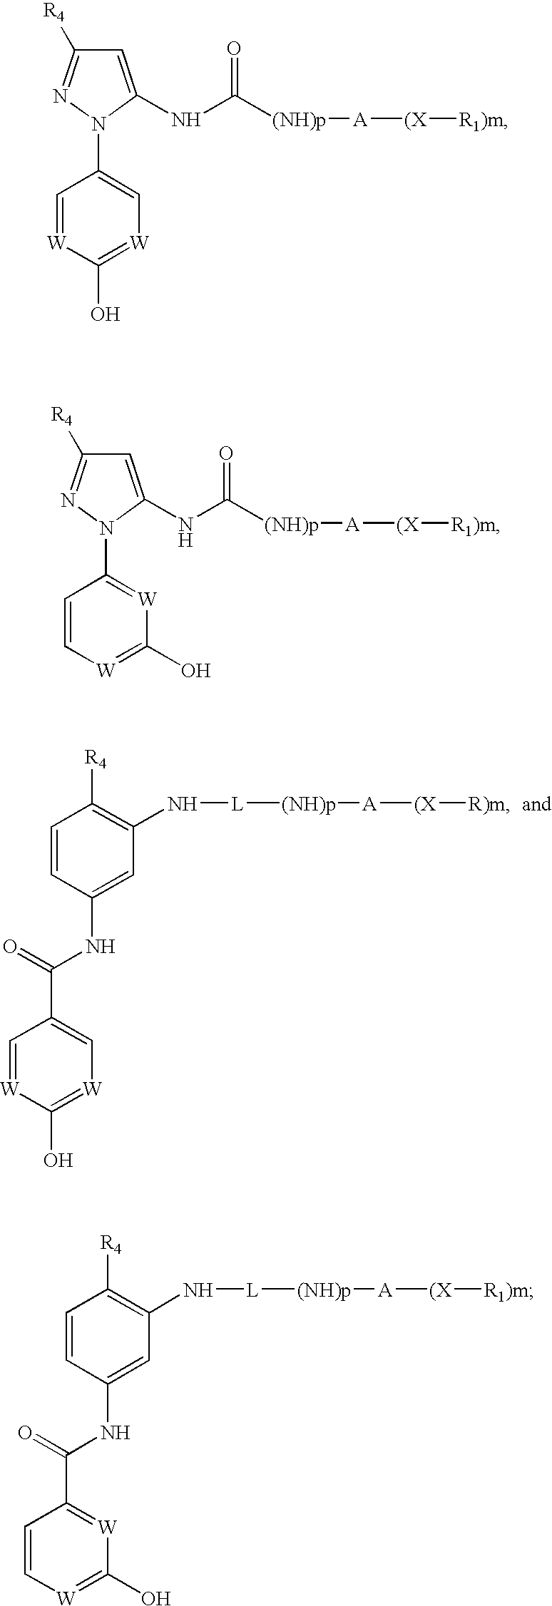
C1=CC(NC(=O)C2=C[W]=C(O)[W]=C2)=CC(N[L][(NH)p][A][(X][R)m])=C1[R4].C1=C(NC([(NH)p][A][(X][R1)m])=O)N(C2=C[W]=C(O)[W]=C2)N=C1[R4].C1=C(NC([(NH)p][A][(X][R1)m])=O)N(C2=[W]C(O)=[W]C=C2)N=C1[R4].C1=CC(NC(=O)C2=[W]C(O)=[W]C=C2)=CC(N[L][(NH)p][A][(X][R1)m])=C1[R4]
